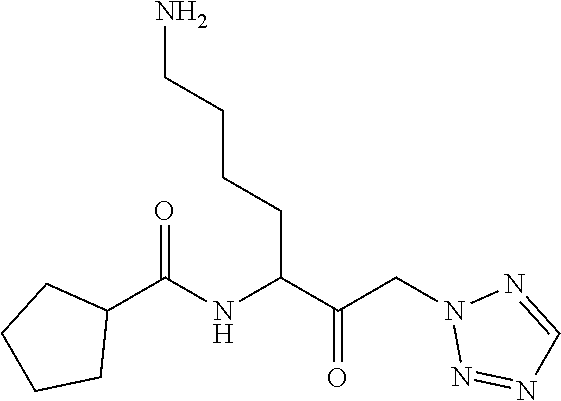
NCCCCC(C(CN1N=NC=N1)=O)NC(C1CCCC1)=O
